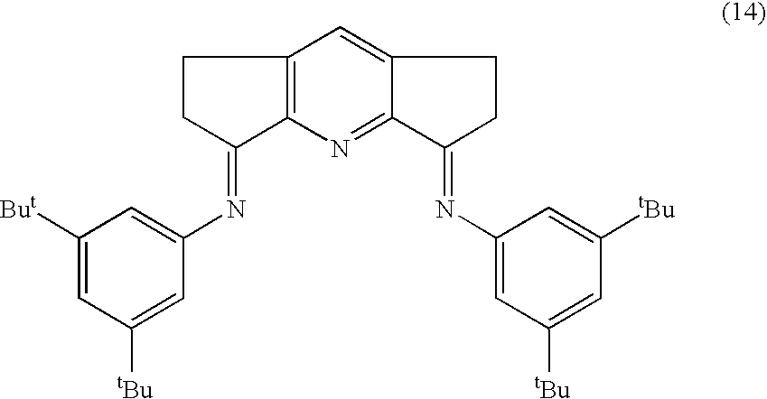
C1([But])=CC([tBu])=CC(N=C2CCC3=C2N=C2C(=C3)CCC2=NC2=CC([tBu])=CC([tBu])=C2)=C1
